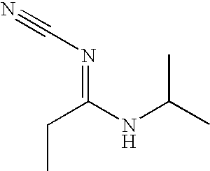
CCC(=NC#N)NC(C)C
